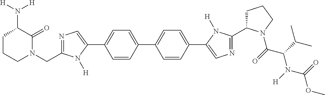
C1CCN(CC2=NC=C(C3=CC=C(C4=CC=C(C5=CN=C(C6CCCN6C(C(N(C(OC)=O)[H])C(C)C)=O)N5[H])C=C4)C=C3)N2[H])C(=O)C1N([H])[H]
